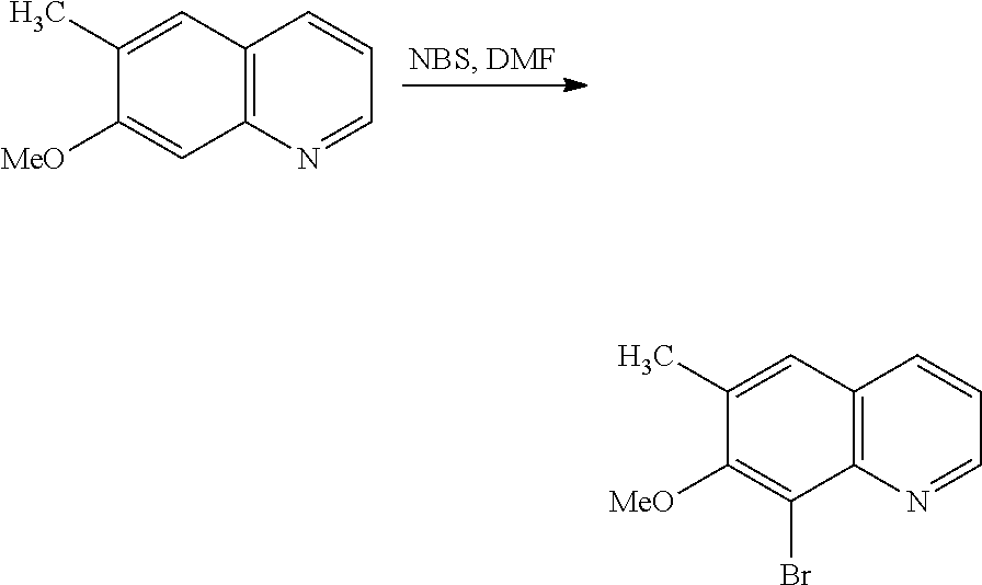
C12=C(N=CC=C1)C=C([MeO])C(C)=C2.C12=C(N=CC=C1)C(Br)=C([MeO])C(C)=C2
